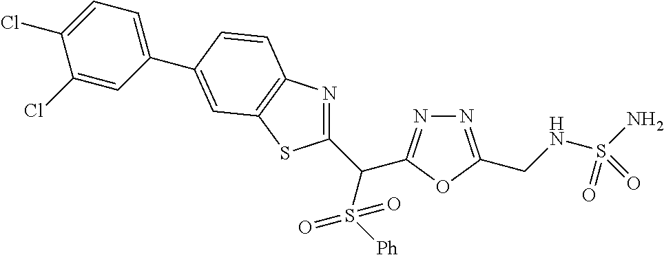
C1(C(S([Ph])(=O)=O)C2=NN=C(CNS(N)(=O)=O)O2)=NC2=C(S1)C=C(C1=CC=C(Cl)C(Cl)=C1)C=C2
